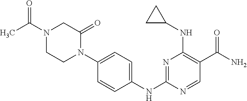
C1=CC(NC2=NC(NC3CC3)=C(C(N)=O)C=N2)=CC=C1N1C(=O)CN(C(=O)C)CC1
